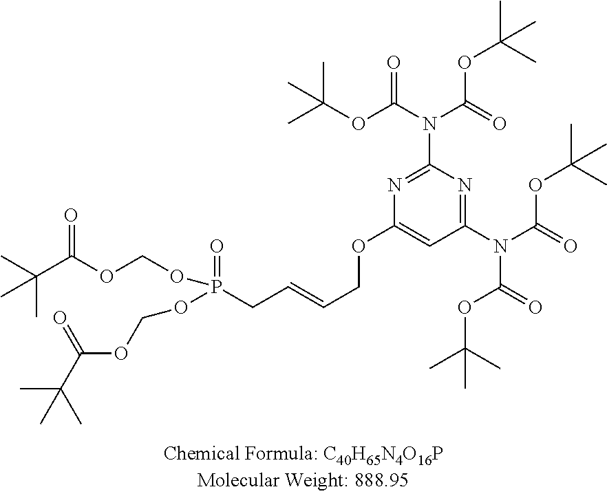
N1=C(N(C(OC(C)(C)C)=O)C(=O)OC(C)(C)C)N=C(N(C(=O)OC(C)(C)C)C(=O)OC(C)(C)C)C=C1OCC=CCP(OCOC(C(C)(C)C)=O)(=O)OCOC(C(C)(C)C)=O
